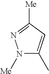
N1([Me])C(C)=CC([Me])=N1
